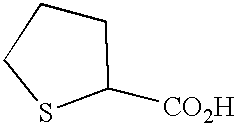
C1CCSC1[CO2H]
